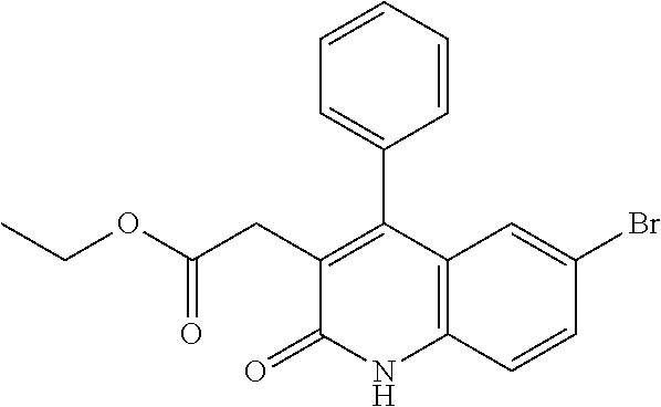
C1(CC(OCC)=O)=C(C2=CC=CC=C2)C2=C(NC1=O)C=CC(Br)=C2
